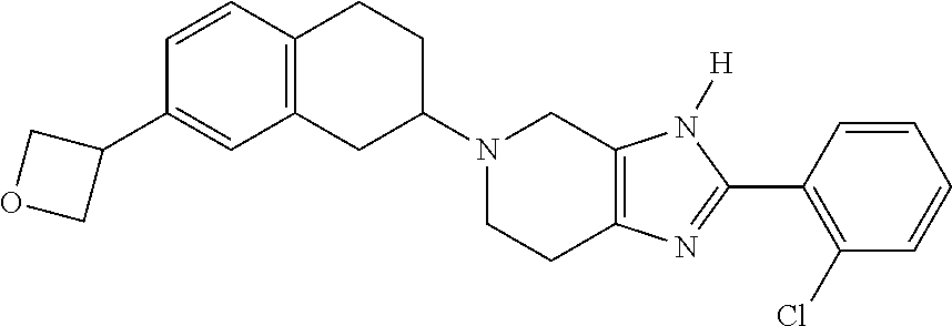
C12=C(CC(N3CCC4=C(C3)N([H])C(C3=C(Cl)C=CC=C3)=N4)CC1)C=C(C1COC1)C=C2
